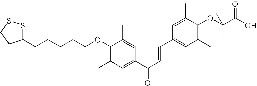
C1(CCCCCOC2=C(C)C=C(C(=O)C=CC3=CC(C)=C(OC(C)(C(=O)O)C)C(C)=C3)C=C2C)SSCC1
